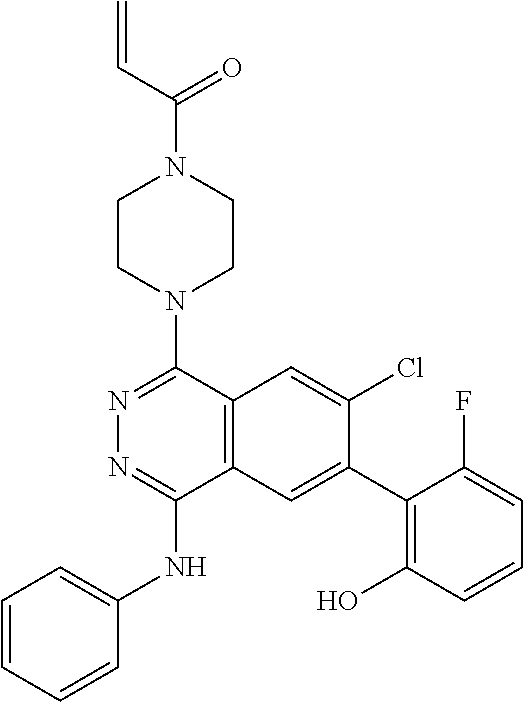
N1=C(N2CCN(C(C=C)=O)CC2)C2=C(C(NC3=CC=CC=C3)=N1)C=C(C1=C(O)C=CC=C1F)C(Cl)=C2
